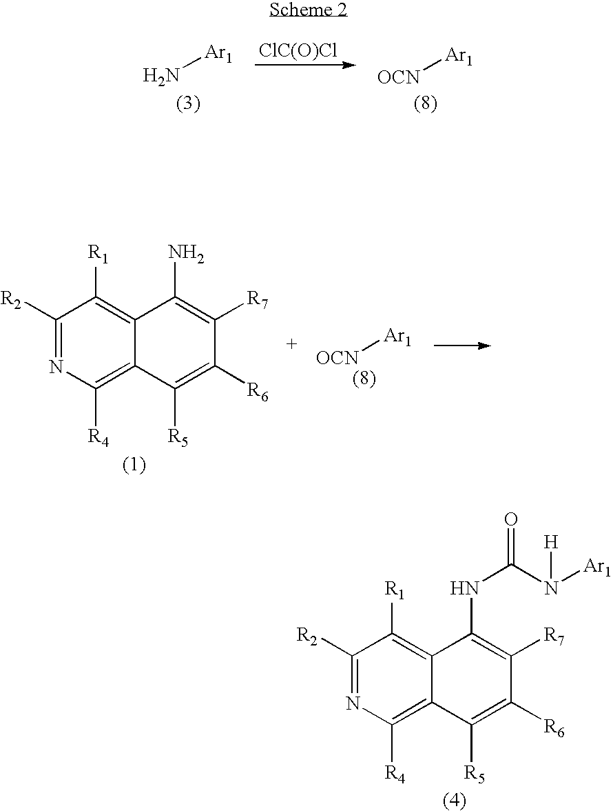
N[Ar1].[ClC(O)Cl].[OCN][Ar1].C1([R2])=NC([R4])=C2C(=C1[R1])C(N)=C([R7])C([R6])=C2[R5].[OCN][Ar1].C1([R2])=NC([R4])=C2C(=C1[R1])C(NC(=O)N([Ar1])[H])=C([R7])C([R6])=C2[R5]
